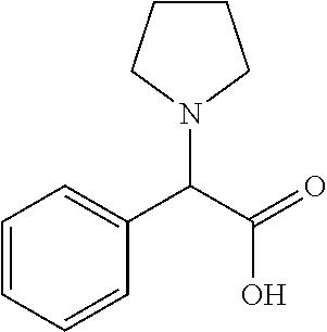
C1=CC=CC(C(C(=O)O)N2CCCC2)=C1
